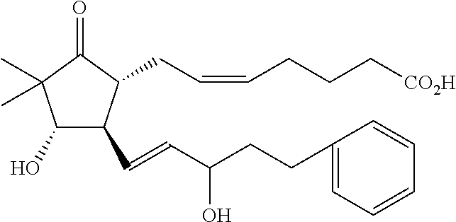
C1(O)C(C=CC(CCC2=CC=CC=C2)O)C(CC=CCCC[CO2H])C(=O)C1(C)C
